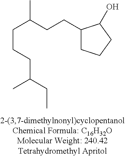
C(C(CCC1CCCC1O)C)CCC(CC)C
